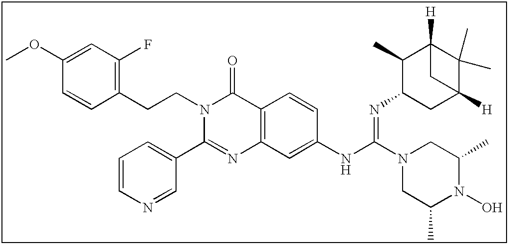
C1(OC)=CC(F)=C(CCN2C(C3=CC=CN=C3)=NC3=C(C2=O)C=CC(NC(=NC2CC4([H])C(C)(C)C([H])(C2C)C4)N2CC(C)N(O)C(C)C2)=C3)C=C1
